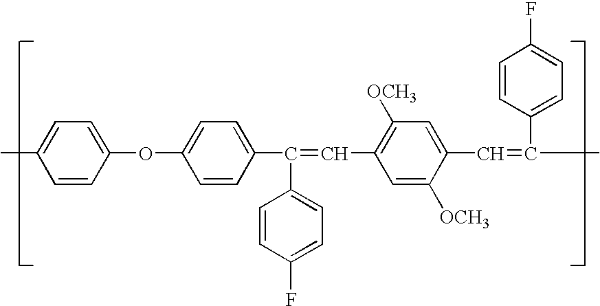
C1=CC(OC2=CC=C(C(=CC3=C([OCH3])C=C(C=C(C)C4=CC=C(F)C=C4)C([OCH3])=C3)C3=CC=C(F)C=C3)C=C2)=CC=C1C
